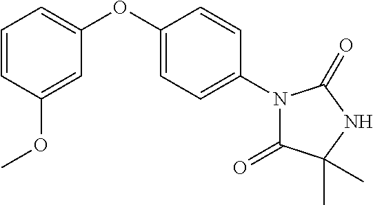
C1=CC(OC)=CC(OC2=CC=C(N3C(=O)C(C)(C)NC3=O)C=C2)=C1
